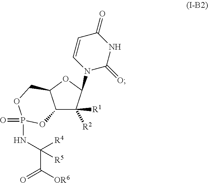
C12C([R1])([R2])C(N3C(=O)NC(=O)C=C3)OC1COP(=O)(NC([R4])(C(=O)[OR6])[R5])O2
